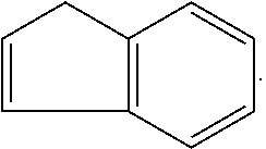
C1=CCC2=C1C=CC=C2
